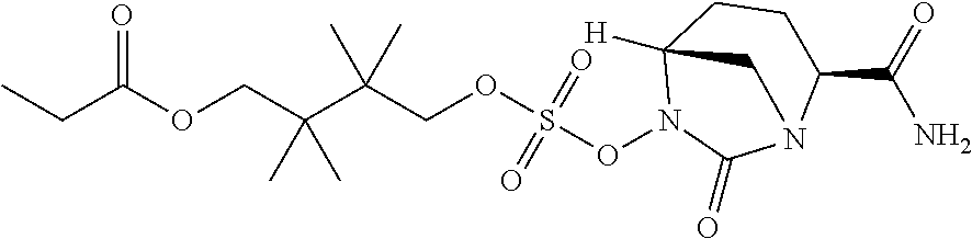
CCC(OCC(C(COS(=O)(=O)ON1C2([H])CCC(C(N)=O)N(C1=O)C2)(C)C)(C)C)=O
